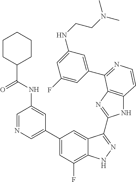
C1=C(C2=CC(F)=C3C(=C2)C(C2=NC4=C(N2)C=CN=C4C2=CC(NCCN(C)C)=CC(F)=C2)=NN3)C=C(NC(C2CCCCC2)=O)C=N1
